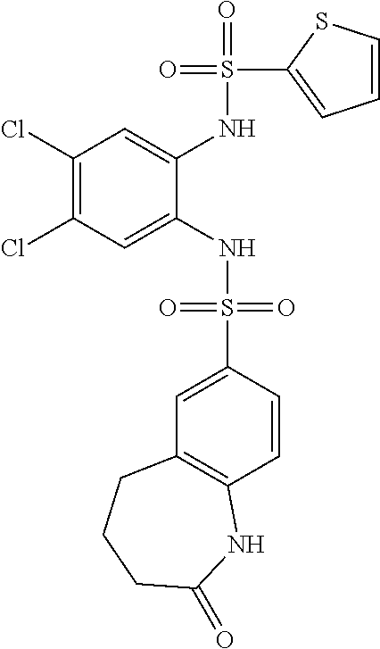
C1(Cl)=C(Cl)C=C(NS(=O)(=O)C2=CC3=C(C=C2)NC(=O)CCC3)C(NS(=O)(C2=CC=CS2)=O)=C1
